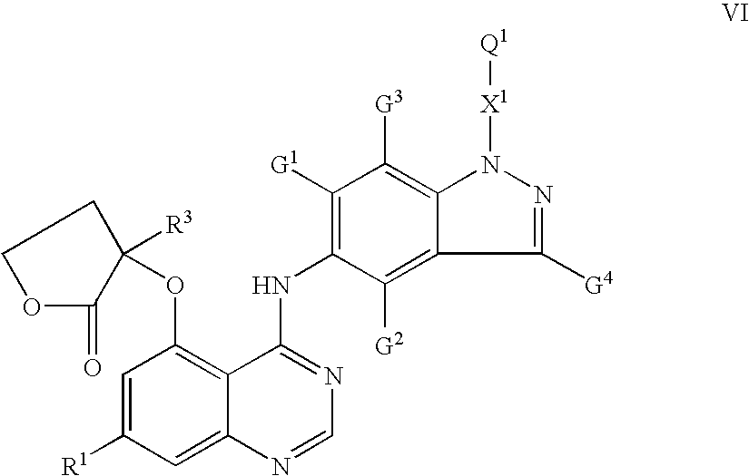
C1=C([R1])C=C2C(=C1OC1([R3])CCOC1=O)C(NC1=C([G1])C([G3])=C3C(=C1[G2])C([G4])=NN3[X1][Q1])=NC=N2
